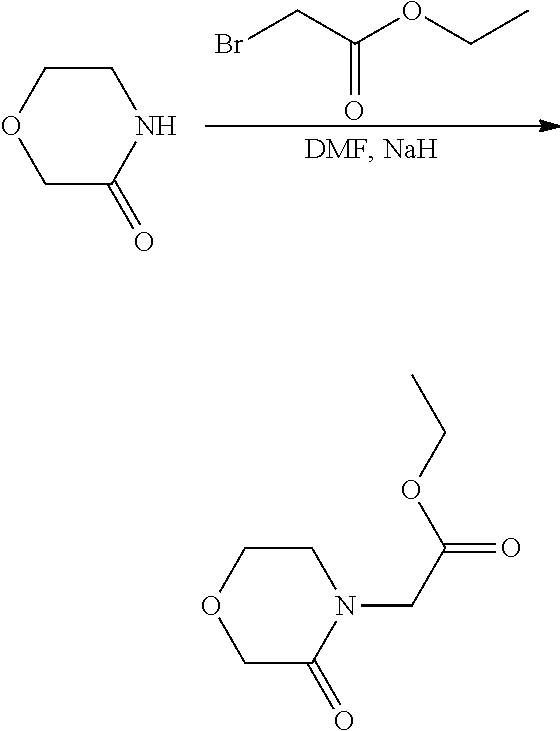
BrCC(OCC)=O.C1C(=O)NCCO1.C1C(=O)N(CC(=O)OCC)CCO1
